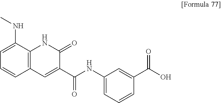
C1=C(NC)C2=C(C=C1)C=C(C(NC1=CC=CC(C(=O)O)=C1)=O)C(=O)N2
